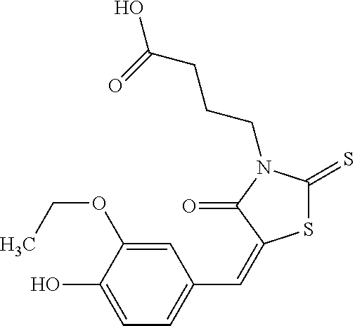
C1(O)=CC=C(C=C2SC(=S)N(CCCC(O)=O)C2=O)C=C1OCC
